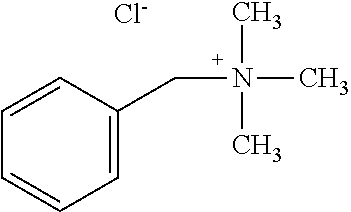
C1=CC(CN(C)(C)C)=CC=C1.[Cl-]
